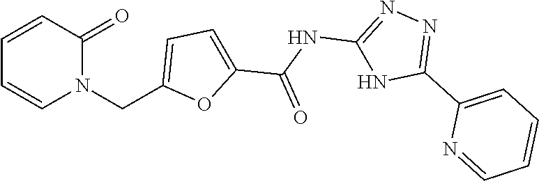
N1(CC2=CC=C(C(NC3=NN=C(C4=CC=CC=N4)N3)=O)O2)C(=O)C=CC=C1
